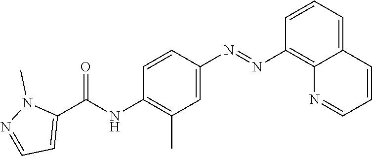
C1=CC(N=NC2=C3N=CC=CC3=CC=C2)=CC(C)=C1NC(C1=CC=NN1C)=O
